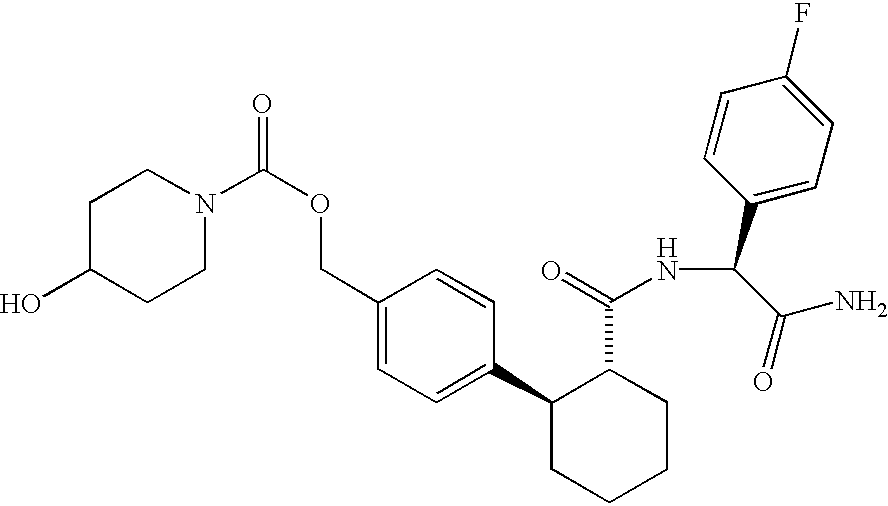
OC1CCN(C(OCC2=CC=C(C3CCCCC3C(=O)NC(C3=CC=C(F)C=C3)C(N)=O)C=C2)=O)CC1
